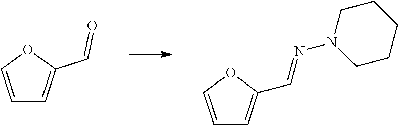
C1=COC(C=O)=C1.C1=COC(C=NN2CCCCC2)=C1
